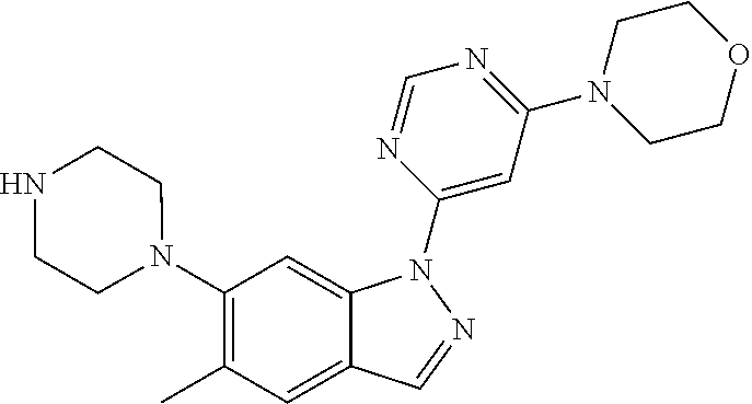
C1(N2CCNCC2)=C(C)C=C2C(=C1)N(C1=CC(N3CCOCC3)=NC=N1)N=C2
